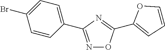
N1=C(C2=CC=C(Br)C=C2)N=C(C2=CC=CO2)O1
